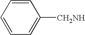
C1=CC=C([CH2NH])C=C1
